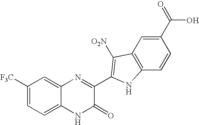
C1=C2C(=CC([F3C])=C1)N=C(C1=C([O2N])C3=C(C=CC(C(O)=O)=C3)N1)C(=O)N2
